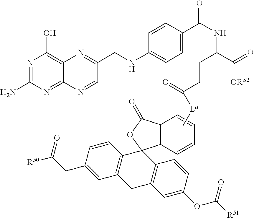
C12=C(C=CC=C1)C1(OC2=O)C2=C(CC3=C1C=CC(OC(=O)[R51])=C3)C=C(CC([R50])=O)C=C2.N1=C(N)N=C2C(=C1O)N=C(CNC1=CC=C(C(NC(C(=O)[ORS2])CCC(=O)[La]C)=O)C=C1)C=N2
